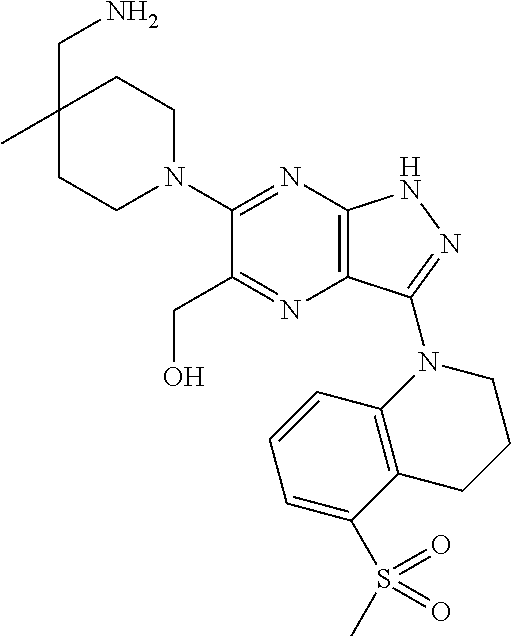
C1(CN)(C)CCN(C2=NC3=C(N=C2CO)C(N2CCCC4=C2C=CC=C4S(C)(=O)=O)=NN3)CC1
